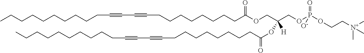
CCCCCCCCCCC#CC#CCCCCCCCCC(OCC(COP(OCC[N+](C)(C)C)(=O)[O-])(OC(CCCCCCCCC#CC#CCCCCCCCCCC)=O)[H])=O
